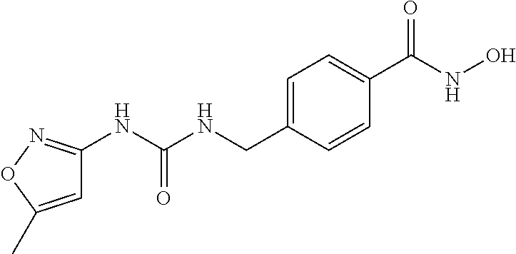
C1=C(C)ON=C1NC(NCC1=CC=C(C(NO)=O)C=C1)=O
